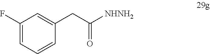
C1(F)=CC=CC(CC([NHNH2])=O)=C1
